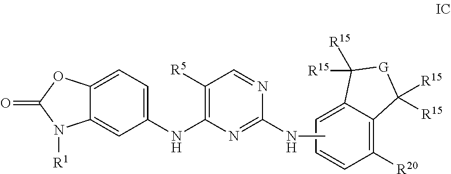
O=C1OC2=CC=C(NC3=C([R5])C=NC(NC)=N3)C=C2N1[R1].C1=CC([R20])=C2C(=C1)C([R15])([R15])[G]C2([R15])[R15]
